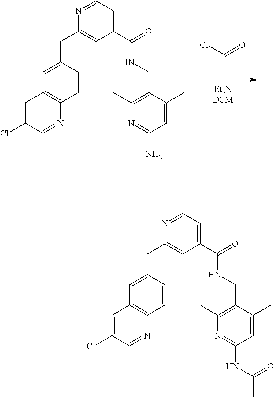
ClC(=O)C.C(NC(C1=CC=NC(CC2=CC3=C(N=CC(Cl)=C3)C=C2)=C1)=O)C1=C(C)N=C(N)C=C1C.C(NC(C1=CC=NC(CC2=CC3=C(N=CC(Cl)=C3)C=C2)=C1)=O)C1=C(C)N=C(NC(C)=O)C=C1C
